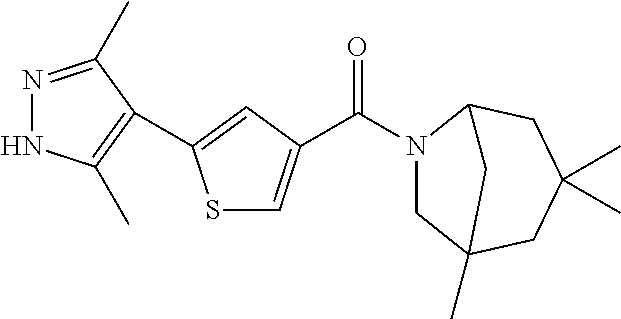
S1C=C(C(N2CC3(C)CC(C)(C)CC2C3)=O)C=C1C1=C(C)NN=C1C
